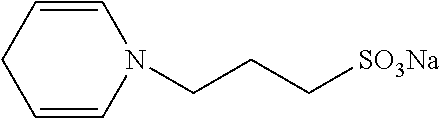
C1=CCC=CN1CCC[SO3Na]
